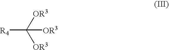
[R4]C([OR3])([OR3])[OR3]
